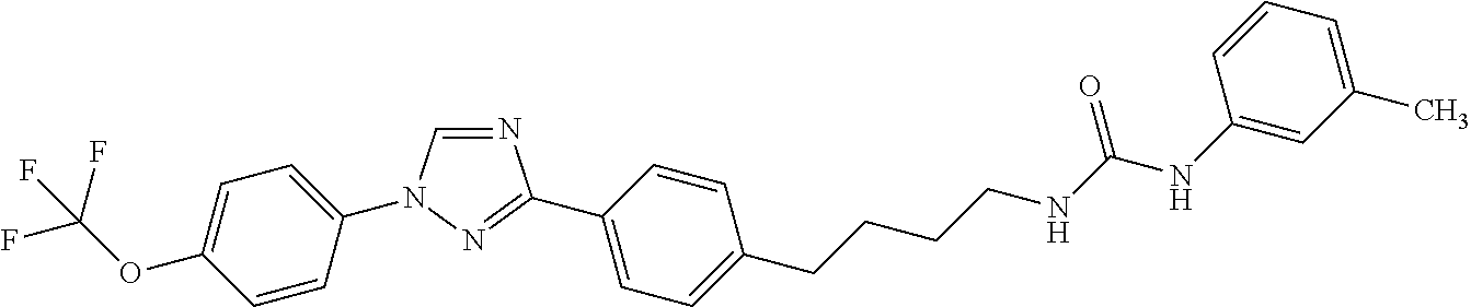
C1=C(OC(F)(F)F)C=CC(N2C=NC(C3=CC=C(CCCCNC(NC4=CC(C)=CC=C4)=O)C=C3)=N2)=C1
